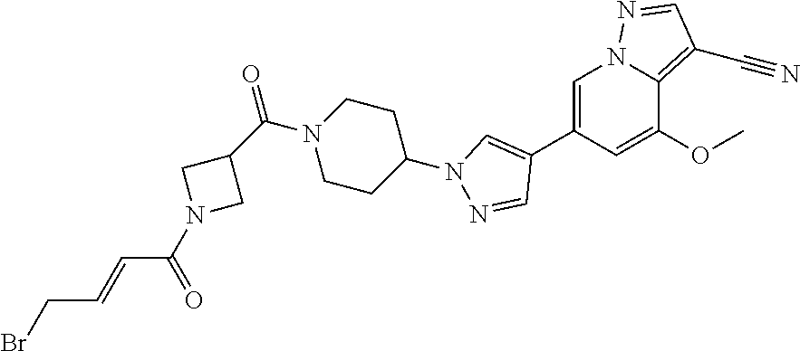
C1=C(C2=CN(C3CCN(C(C4CN(C(=O)C=CCBr)C4)=O)CC3)N=C2)C=C(OC)C2=C(C#N)C=NN12
